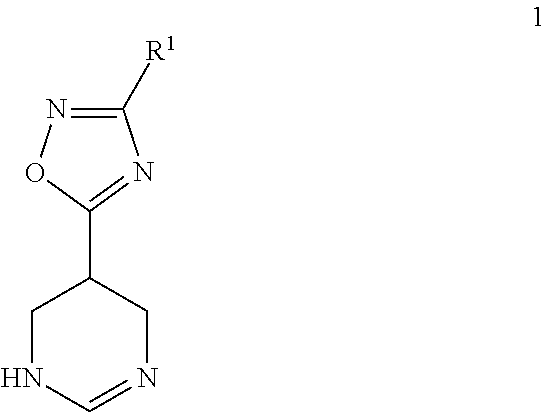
C1([R1])=NOC(C2CN=CNC2)=N1
